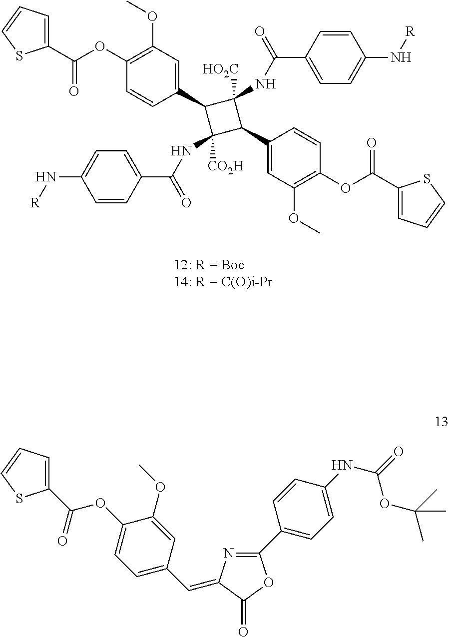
C1(C(OC2=C(OC)C=C(C3C([CO2H])(NC(C4=CC=C(N[R])C=C4)=O)C(C4=CC(OC)=C(OC(=O)C5=CC=CS5)C=C4)C3([HO2C])NC(C3=CC=C(N[R])C=C3)=O)C=C2)=O)=CC=CS1.C1(C2=CC=C(NC(=O)OC(C)(C)C)C=C2)=NC(=CC2=CC=C(OC(C3=CC=CS3)=O)C(OC)=C2)C(=O)O1
